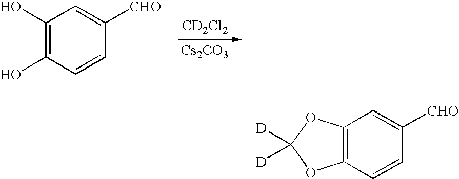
[CD2Cl2].[Cs2CO3].C1(O)=C(O)C=C([CHO])C=C1.C12=C(OC([D])([D])O1)C=C([CHO])C=C2
